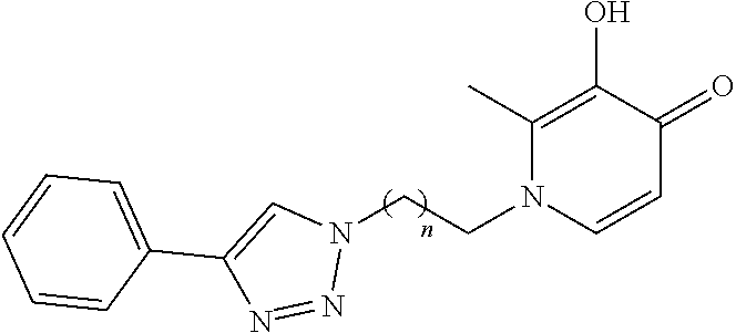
C1(C)=C(O)C(=O)C=CN1CCN1C=C(C2=CC=CC=C2)N=N1
